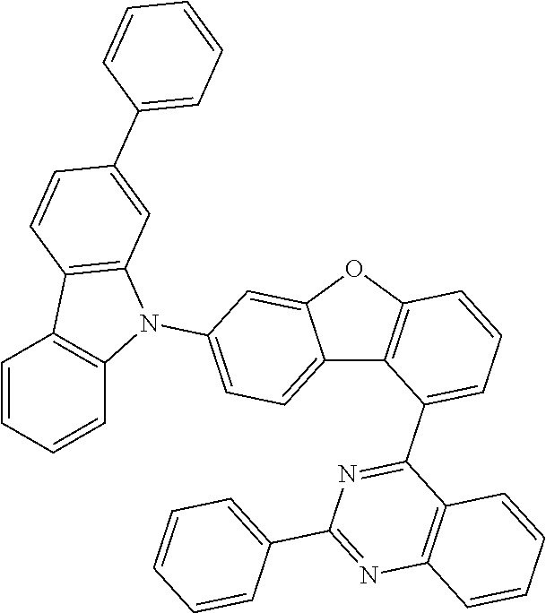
C12=CC=C(N3C4=C(C5=C3C=CC=C5)C=CC(C3=CC=CC=C3)=C4)C=C1OC1=C2C(C2=NC(C3=CC=CC=C3)=NC3=C2C=CC=C3)=CC=C1
